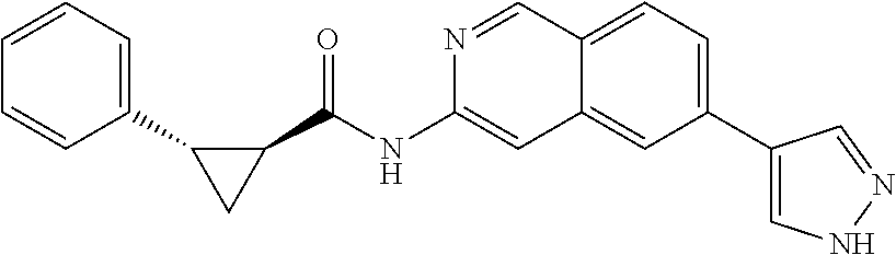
C1(C(NC2=CC3=CC(C4=CNN=C4)=CC=C3C=N2)=O)C(C2=CC=CC=C2)C1
